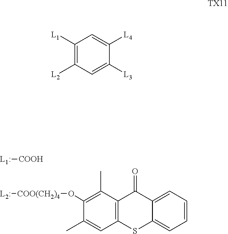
[L1:][COOH].[L2:][COO(CH2)4]OC1=C(C)C2=C(C=C1C)SC1=CC=CC=C1C2=O.C1([L1])=C([L2])C=C([L3])C([L4])=C1.[TX11]
